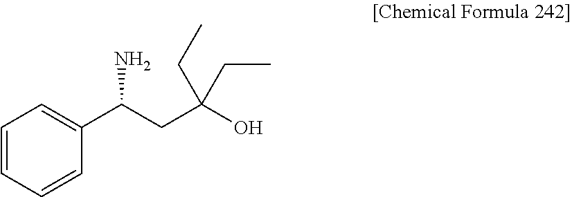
C1=C(C(CC(O)(CC)CC)N)C=CC=C1
